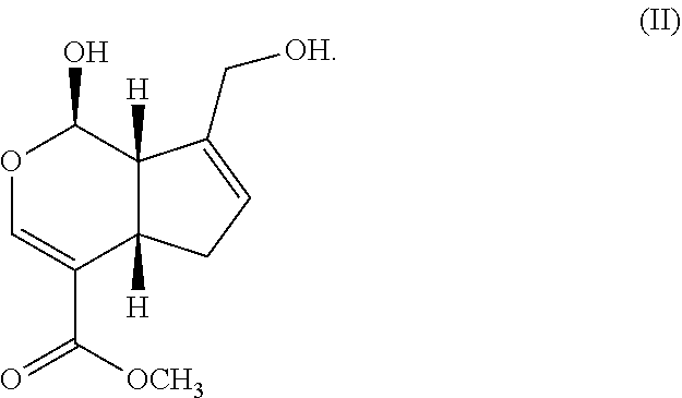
O1C=C(C([OCH3])=O)C2([H])C([H])(C1O)C(C[OH])=CC2
